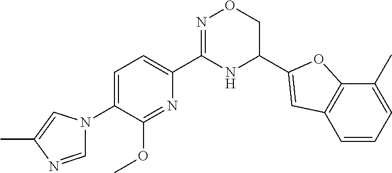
C1=C(N2C=NC(C)=C2)C(OC)=NC(C2=NOCC(C3=CC4=C(O3)C(C)=CC=C4)N2)=C1
